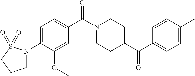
C1=C(N2CCCS2(=O)=O)C(OC)=CC(C(N2CCC(C(C3=CC=C(C)C=C3)=O)CC2)=O)=C1
